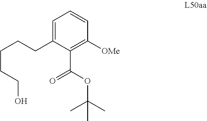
C(CCO)CCC1=CC=CC([OMe])=C1C(=O)OC(C)(C)C
